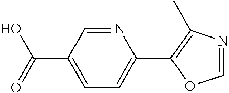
N1=CC(C(=O)O)=CC=C1C1=C(C)N=CO1
